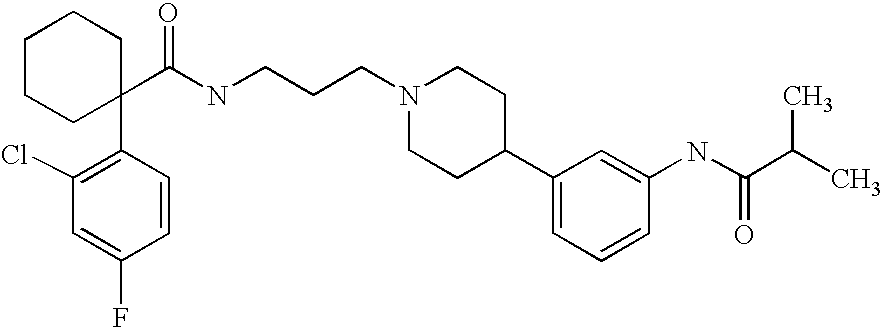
C1=CC(C2(C(=O)NCCCN3CCC(C4=CC=CC(NC(C(C)C)=O)=C4)CC3)CCCCC2)=C(Cl)C=C1F
